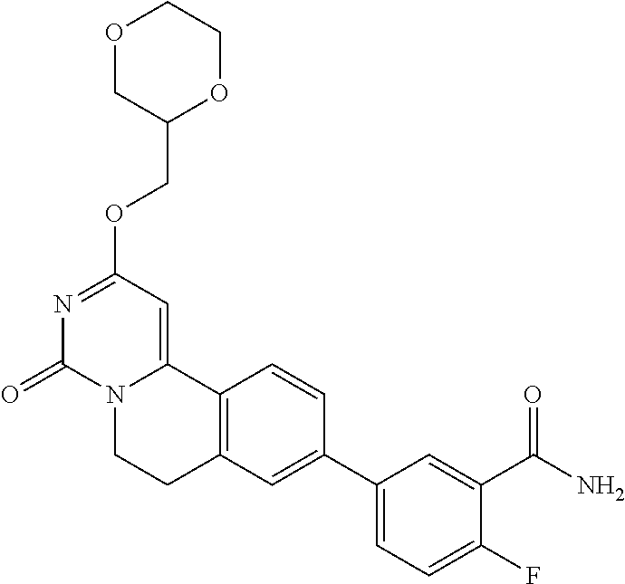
O1CC(COC2=NC(=O)N3C(=C2)C2=C(CC3)C=C(C3=CC=C(F)C(C(N)=O)=C3)C=C2)OCC1
